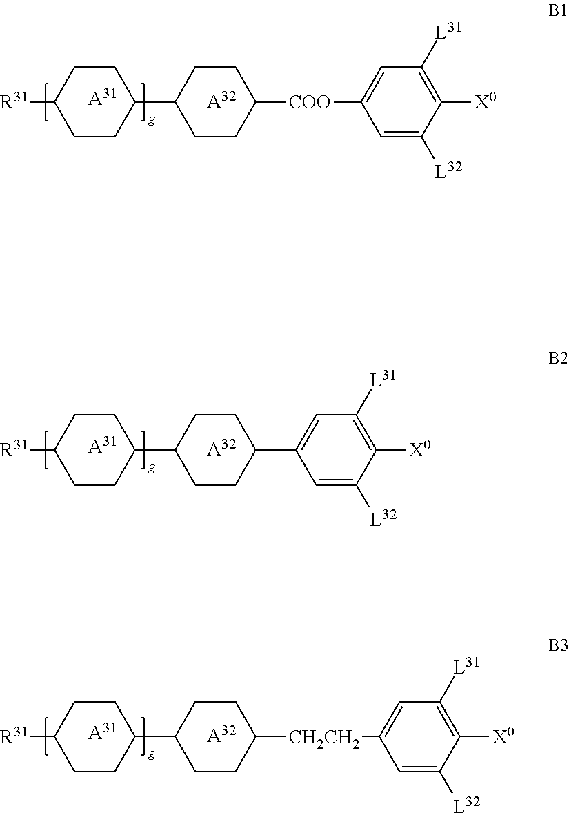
C1([R31])CCC(C2CCC([COO]C3=CC([L31])=C([X0])C([L32])=C3)CC2)CC1.[A31].[A32].[A31].[A32].C1([R31])CCC(C2CCC(C3=CC([L31])=C([X0])C([L32])=C3)CC2)CC1.[A31].[A32].C1([R31])CCC(C2CCC([CH2CH2]C3=CC([L31])=C([X0])C([L32])=C3)CC2)CC1
